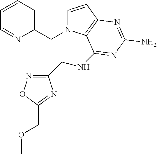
C1=CC2=C(N1CC1=CC=CC=N1)C(NCC1=NOC(COC)=N1)=NC(N)=N2
